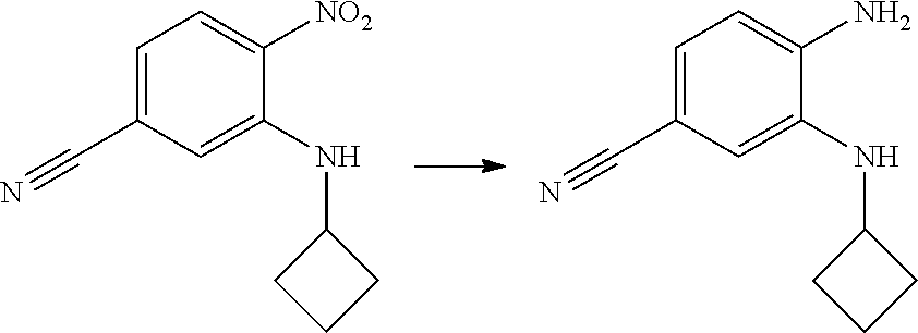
C1=C(C#N)C=C(NC2CCC2)C([NO2])=C1.C1=C(C#N)C=C(NC2CCC2)C(N)=C1
